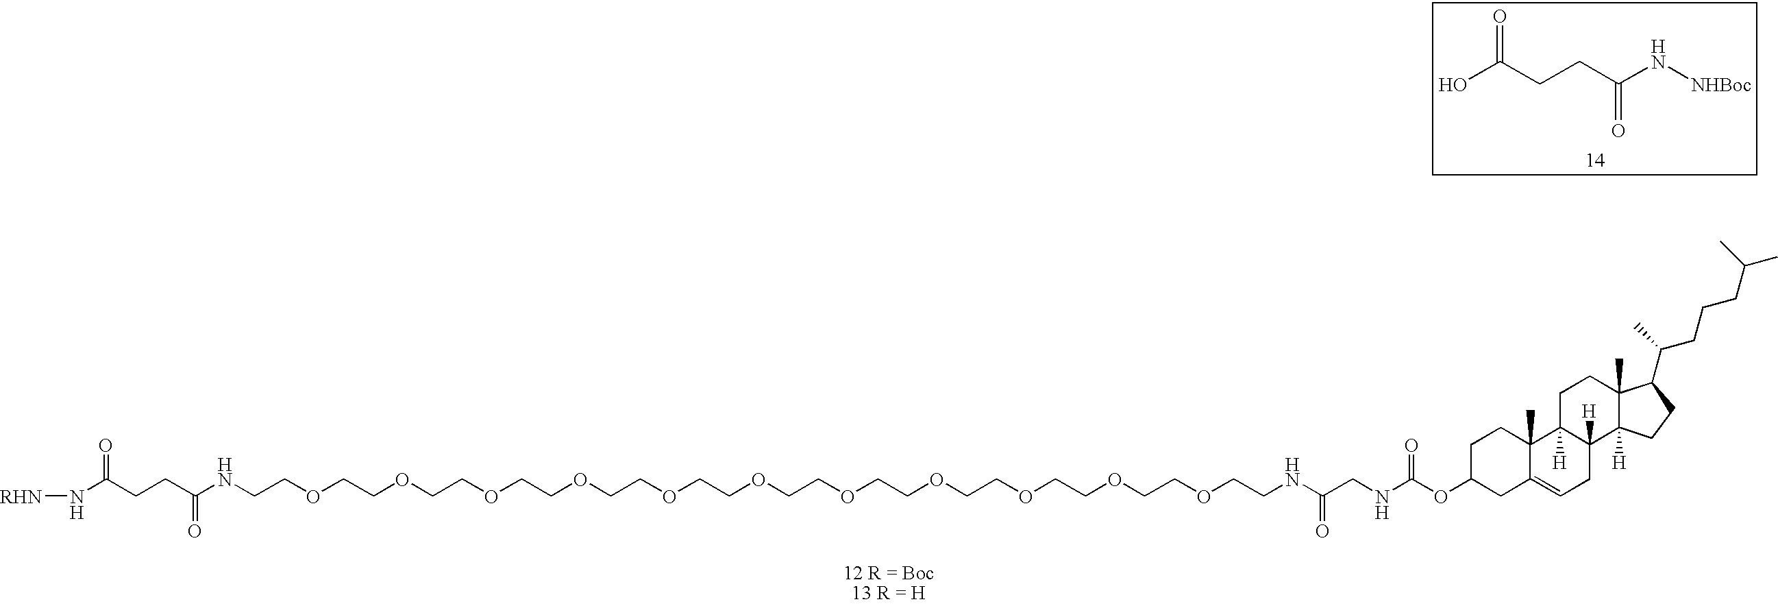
OC(CCC(N[NHBoc])=O)=O.C(COCCOCCOCCOCCOCCOCCOCCOCCOCCOCCOCCNC(CNC(OC1CCC2(C)C(=CCC3([H])C2([H])CCC2(C)C3([H])CCC2C(CCCC(C)C)C)C1)=O)=O)NC(CCC(N[RHN])=O)=O
